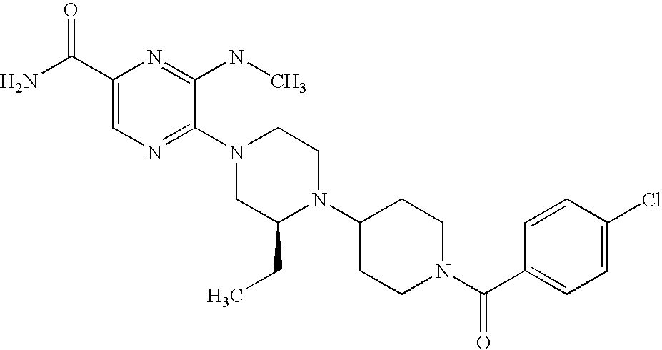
C1(C(N)=O)=CN=C(N2CC(CC)N(C3CCN(C(C4=CC=C(Cl)C=C4)=O)CC3)CC2)C(NC)=N1
